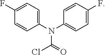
N(C1=CC=C(F)C=C1)(C1=CC=C(F)C=C1)C(=O)Cl
